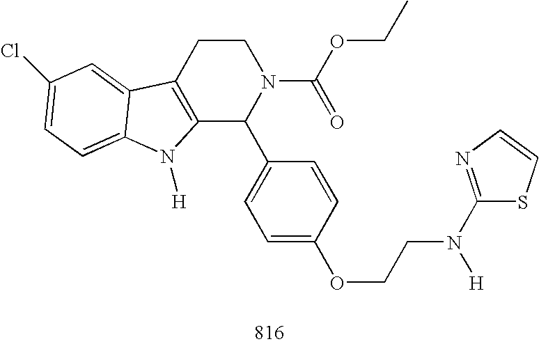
C12=C(CCN(C(OCC)=O)C1C1=CC=C(OCCN(C3=NC=CS3)[H])C=C1)C1=CC(Cl)=CC=C1N2[H]
